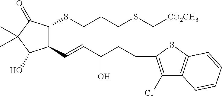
C1(C=CC(CCC2=C(Cl)C3=C(S2)C=CC=C3)O)C(SCCCSC[CO2CH3])C(=O)C(C)(C)C1O
